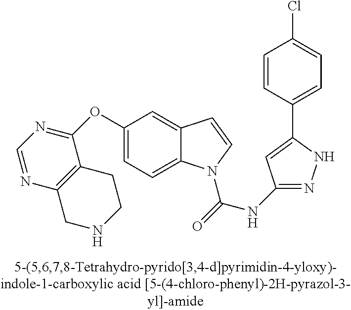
C1(OC2=NC=NC3=C2CCNC3)=CC=C2C(=C1)C=CN2C(=O)NC1=NNC(C2=CC=C(Cl)C=C2)=C1
